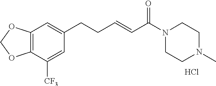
C12=C(OCO1)C=C(CCC=CC(N1CCN(C)CC1)=O)C=C2[CF3].Cl
